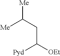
[Me]C(CC([OEt])[Pyd])[Me]
